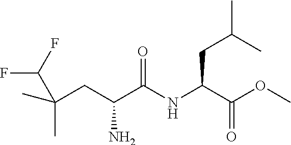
FC(F)C(C)(C)CC(N)C(=O)NC(CC(C)C)C(=O)OC
